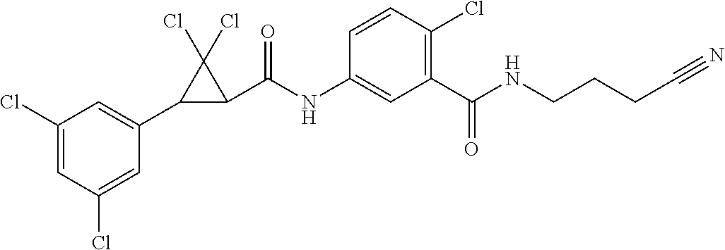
C1(Cl)=CC(Cl)=CC(C2C(C(NC3=CC(C(NCCCC#N)=O)=C(Cl)C=C3)=O)C2(Cl)Cl)=C1
